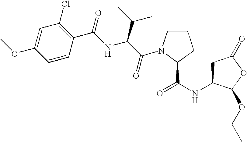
C1C(NC(=O)C2N(C(C(NC(C3=C(Cl)C=C(OC)C=C3)=O)C(C)C)=O)CCC2)C(OCC)OC1=O
